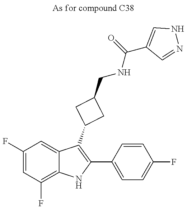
C1(F)=CC(F)=C2C(=C1)C(C1CC(CNC(C3=CNN=C3)=O)C1)=C(C1=CC=C(F)C=C1)N2
